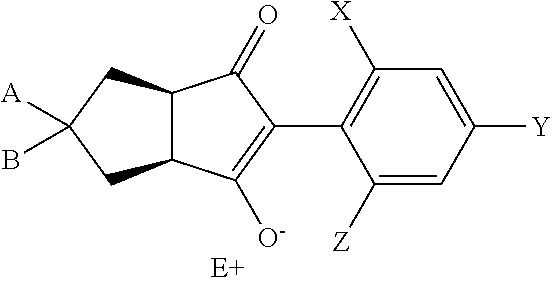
C12C(CC([A])(B)C1)C(=O)C(C1=C([X])C=C([Y])C=C1[Z])=C2[O-]
